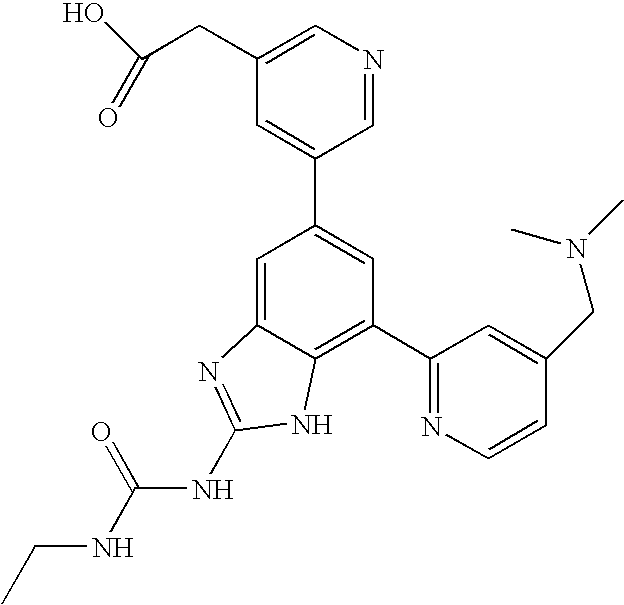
C1(CC(=O)O)=CN=CC(C2=CC(C3=NC=CC(CN(C)C)=C3)=C3C(=C2)N=C(NC(NCC)=O)N3)=C1
